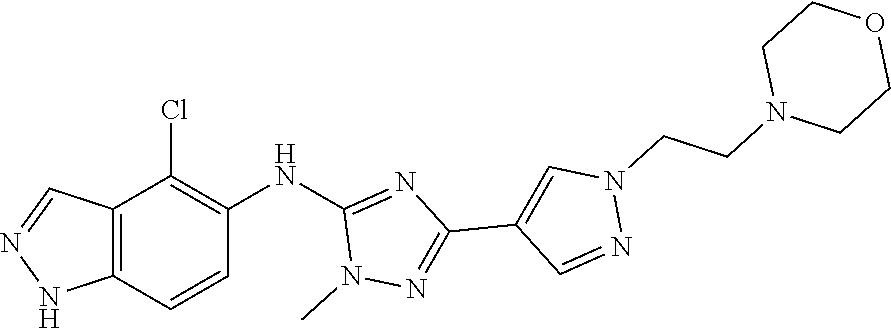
N1(C)N=C(C2=CN(CCN3CCOCC3)N=C2)N=C1NC1=C(Cl)C2=C(NN=C2)C=C1
